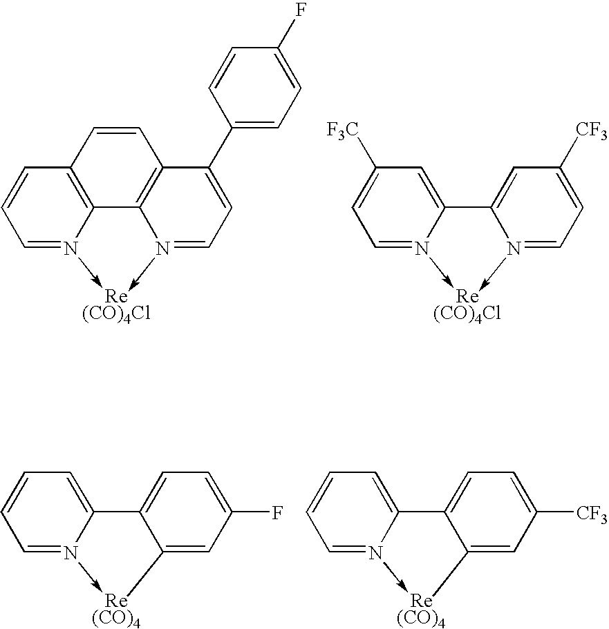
C1=CC2=C3N(->[Re(CO)4Cl]-N4=CC=C(C5=CC=C(F)C=C5)C(=C34)C=C2)=C1.C1=C([F3C])C=C2N(->[Re(CO)4Cl]-N3=CC=C([CF3])C=C23)=C1.C1=CC=C2N(->[Re(CO)4]C3=CC(F)=CC=C23)=C1.C1=CC=C2N(->[Re(CO)4]C3=CC([CF3])=CC=C23)=C1
